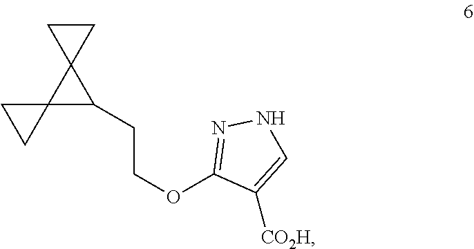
C12(C(CCOC3=NNC=C3[CO2H])C13CC3)CC2
